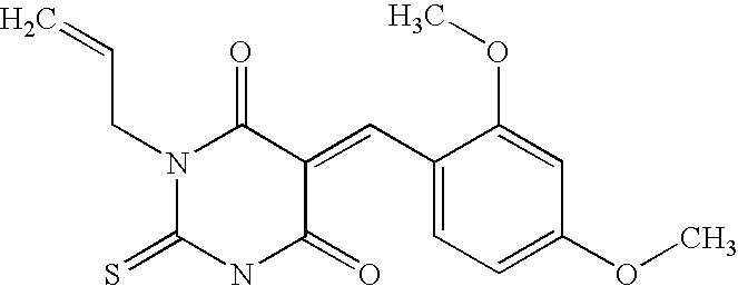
N1(CC=C)C(=S)NC(=O)C(=CC2=CC=C(OC)C=C2OC)C1=O
